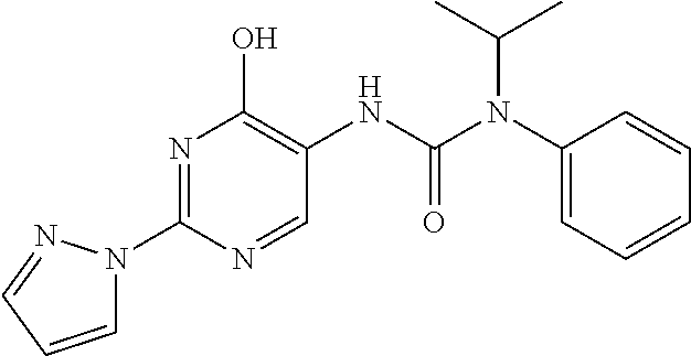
N1=C(N2C=CC=N2)N=CC(NC(=O)N(C2=CC=CC=C2)C(C)C)=C1O
